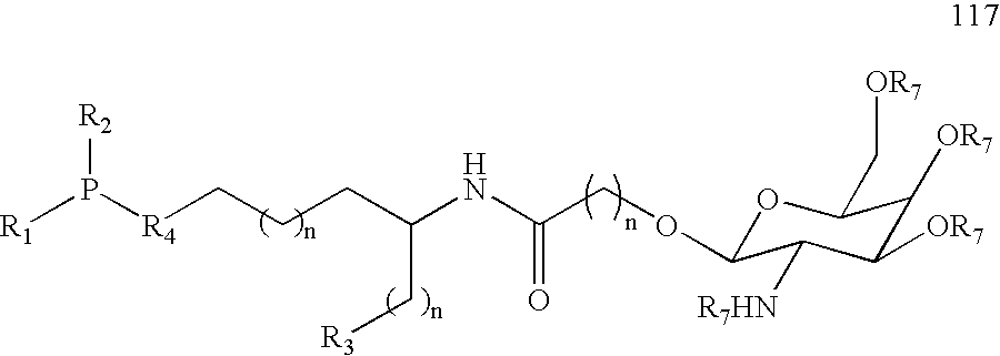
O1C(OCC(NC(CCC[R4]P([R1])[R2])C[R3])=O)C([R7HN])C([OR7])C([OR7])C1C[OR7]
